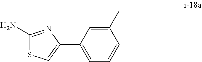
NC1=NC(C2=CC=CC(C)=C2)=CS1
